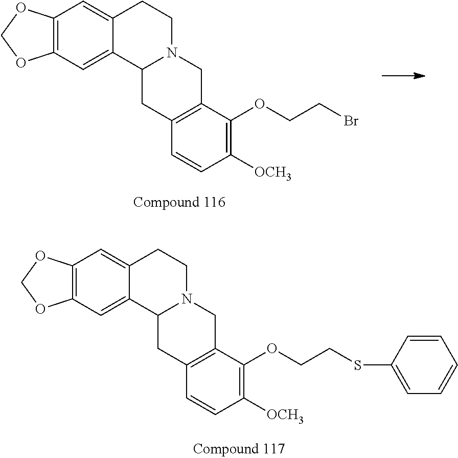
C12=C(C=C3C(=C1)CCN1C3CC3=C(C1)C(OCCBr)=C([OCH3])C=C3)OCO2.C12=C(C=C3C(=C1)CCN1C3CC3=C(C1)C(OCCSC1=CC=CC=C1)=C([OCH3])C=C3)OCO2
